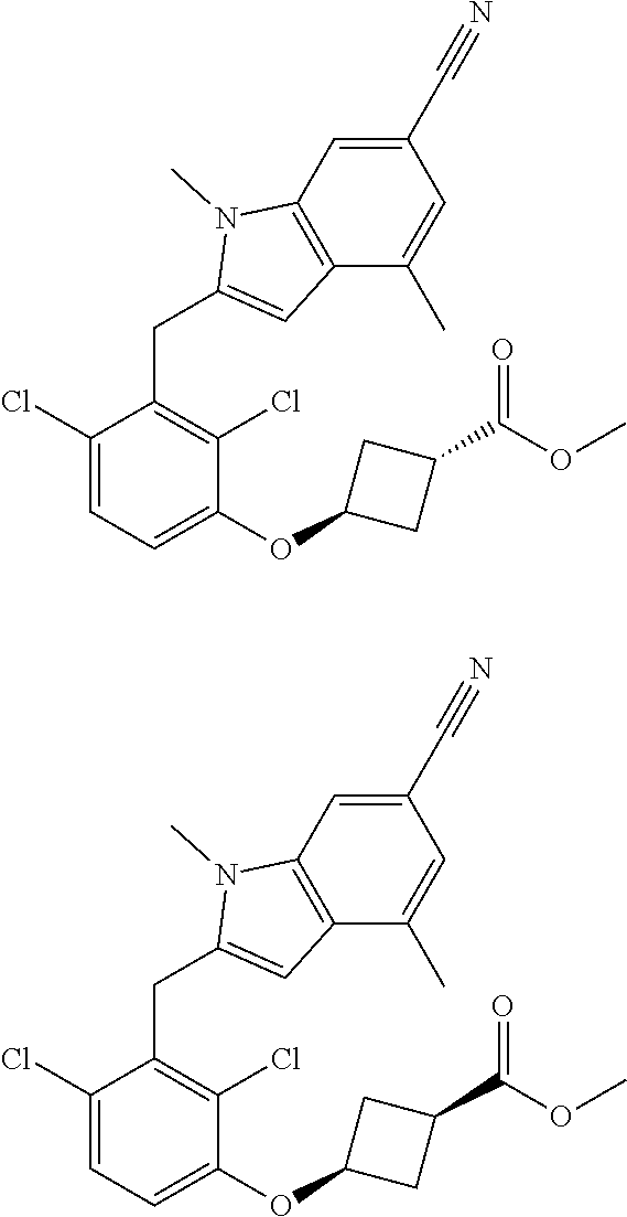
C1(C#N)=CC2=C(C(C)=C1)C=C(CC1=C(Cl)C(OC3CC(C(OC)=O)C3)=CC=C1Cl)N2C.C1(C#N)=CC2=C(C(C)=C1)C=C(CC1=C(Cl)C(OC3CC(C(OC)=O)C3)=CC=C1Cl)N2C
